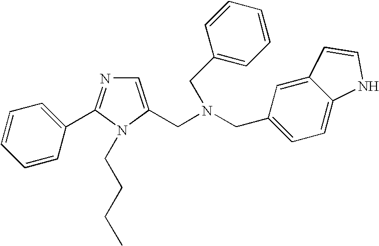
C1=C(CN(CC2=CC=C3C(=C2)C=CN3)CC2=CC=CC=C2)N(CCCC)C(C2=CC=CC=C2)=N1
